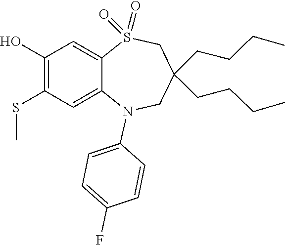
C1=C2S(=O)(=O)CC(CCCC)(CCCC)CN(C3=CC=C(F)C=C3)C2=CC(SC)=C1O
